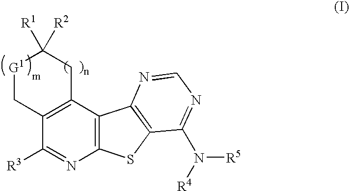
[G1]1CC2=C(CC1([R1])[R2])C1=C(N=C2[R3])SC2=C1N=CN=C2N([R4])[R5]
